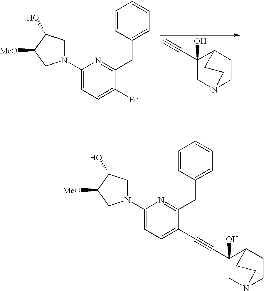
C1(N2CC(O)C([MeO])C2)=CC=C(C#CC2(O)CN3CCC2CC3)C(CC2=CC=CC=C2)=N1.C1(N2CC(O)C([MeO])C2)=CC=C(Br)C(CC2=CC=CC=C2)=N1.C1(C#C)(O)CN2CCC1CC2
